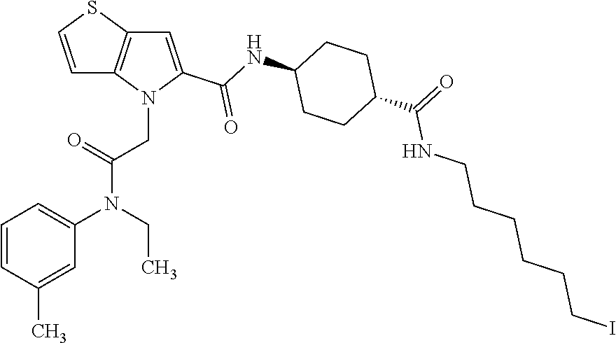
C1=CC(C)=CC(N(CC)C(=O)CN2C(C(=O)NC3CCC(C(NCCCCCCI)=O)CC3)=CC3=C2C=CS3)=C1
